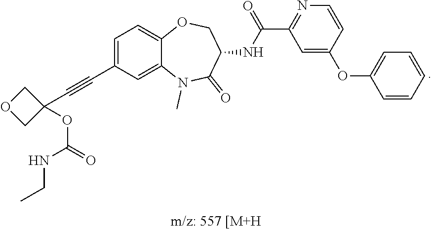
C1=C(C#CC2(OC(=O)NCC)COC2)C=C2C(=C1)OCC(NC(=O)C1=NC=CC(OC3=CC=CC=C3)=C1)C(=O)N2C
